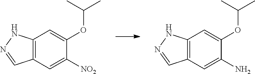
C12=C(C=C([NO2])C(OC(C)C)=C1)C=NN2.C12=C(C=C(N)C(OC(C)C)=C1)C=NN2
